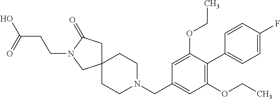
C12(CC(=O)N(CCC(O)=O)C1)CCN(CC1=CC(OCC)=C(C3=CC=C(F)C=C3)C(OCC)=C1)CC2
